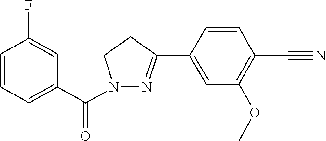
C1=CC=C(C(=O)N2N=C(C3=CC(OC)=C(C#N)C=C3)CC2)C=C1F
